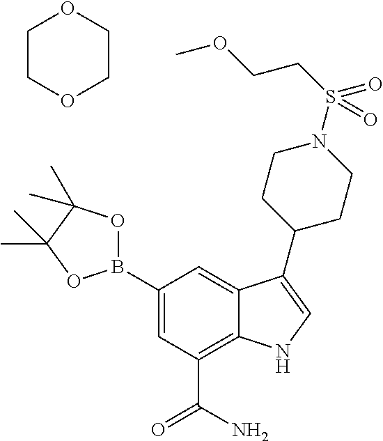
C1(B2OC(C)(C)C(C)(C)O2)=CC(C(N)=O)=C2C(=C1)C(C1CCN(S(CCOC)(=O)=O)CC1)=CN2.C1COCCO1
